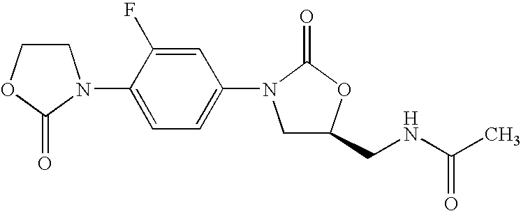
C1COC(=O)N1C1=CC=C(N2CC(CNC(C)=O)OC2=O)C=C1F
